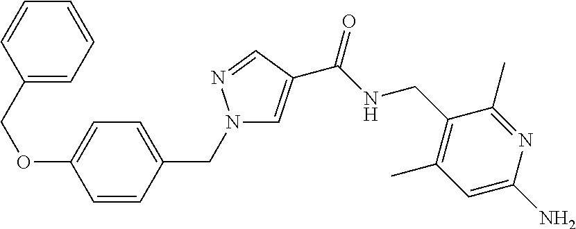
C1=C(C(=O)NCC2=C(C)C=C(N)N=C2C)C=NN1CC1=CC=C(OCC2=CC=CC=C2)C=C1
